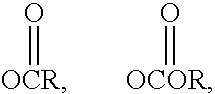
O=[OCR].O=[OCOR]
